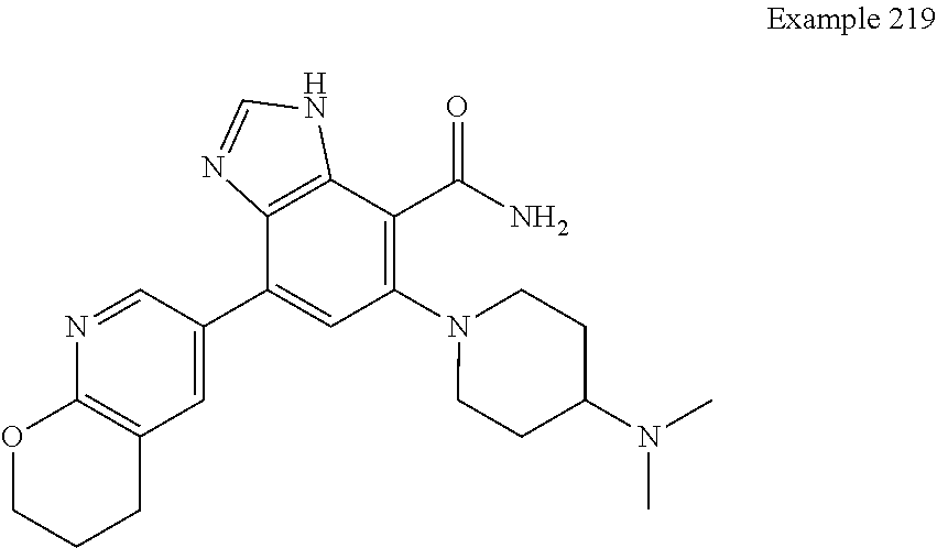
C1=C(C2=CC(N3CCC(N(C)C)CC3)=C(C(N)=O)C3=C2N=CN3)C=NC2=C1CCCO2
